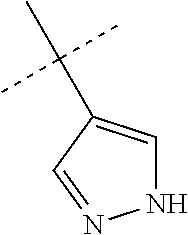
N1C=C(C(C)(C)C)C=N1
